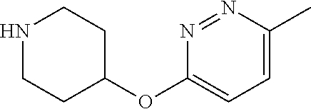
N1CCC(OC2=CC=C(C)N=N2)CC1
